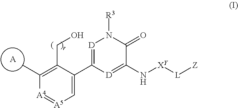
[A4]1=[A5]C=C(C2=[D]N([R3])C(=O)C(N[XY][L][Z])=[D]2)C(CO)=C1C.[A]
